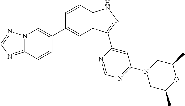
C1=CC2=C(C=C1C1=CN3C(=NC=N3)C=C1)C(C1=CC(N3CC(C)OC(C)C3)=NC=N1)=NN2
